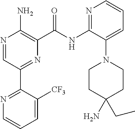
N1=C(NC(C2=C(N)N=CC(C3=NC=CC=C3[CF3])=N2)=O)C(N2CCC(CC)(N)CC2)=CC=C1
